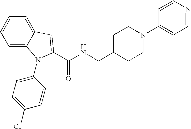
C1=CC=C2C(=C1)C=C(C(NCC1CCN(C3=CC=NC=C3)CC1)=O)N2C1=CC=C(Cl)C=C1
